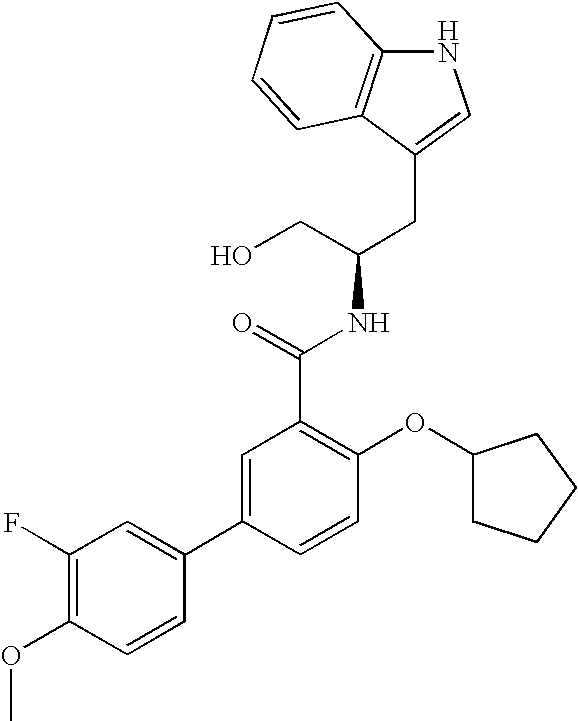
C12=C(C(CC(CO)NC(=O)C3=C(OC4CCCC4)C=CC(C4=CC(F)=C(OC)C=C4)=C3)=CN1)C=CC=C2
